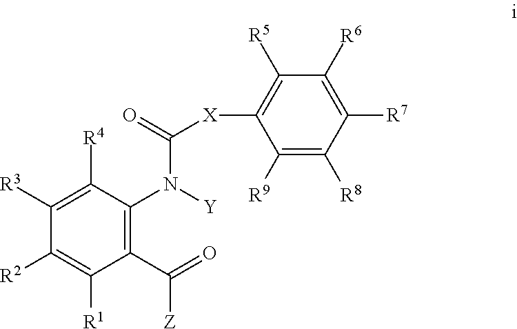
C1([R2])=C([R1])C(C(=O)[Z])=C(N([Y])C(=O)[X]C2=C([R5])C([R6])=C([R7])C([R8])=C2[R9])C([R4])=C1[R3]
